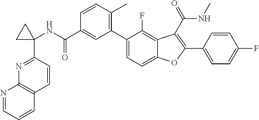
N1=CC=CC2=C1N=C(C1(NC(C3=CC(C4=CC=C5C(=C4F)C(C(=O)NC)=C(C4=CC=C(F)C=C4)O5)=C(C)C=C3)=O)CC1)C=C2
